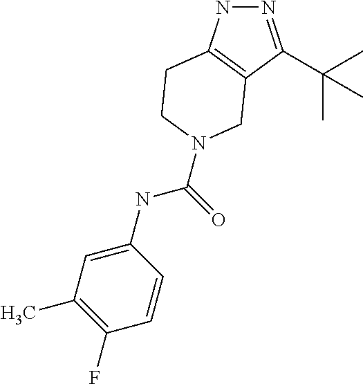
N1=C(C(C)(C)C)C2=C(N1)CCN(C(NC1=CC(C)=C(F)C=C1)=O)C2
